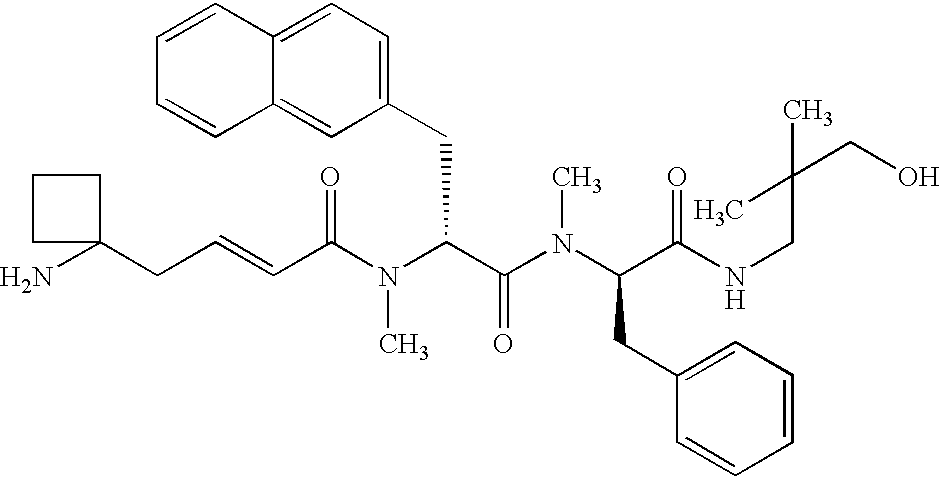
NC1(CC=CC(N(C(C(=O)N(C)C(CC2=CC=CC=C2)C(=O)NCC(CO)(C)C)CC2=CC=C3C(=C2)C=CC=C3)C)=O)CCC1
